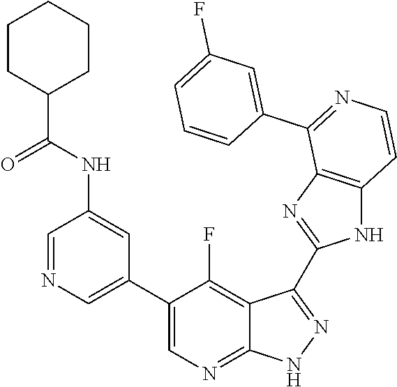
C1=NC=C(C2=CN=C3C(=C2F)C(C2=NC4=C(N2)C=CN=C4C2=CC(F)=CC=C2)=NN3)C=C1NC(C1CCCCC1)=O
